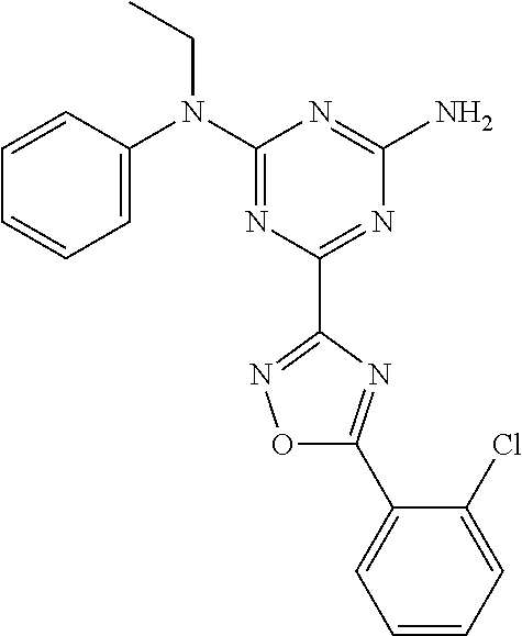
C1=CC(N(C2=NC(C3=NOC(C4=CC=CC=C4Cl)=N3)=NC(N)=N2)CC)=CC=C1
